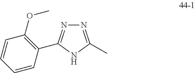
N1=C(C)NC(C2=C(OC)C=CC=C2)=N1
